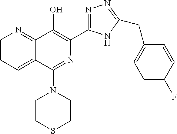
C1=CC=C2C(=N1)C(O)=C(C1=NN=C(CC3=CC=C(F)C=C3)N1)N=C2N1CCSCC1
